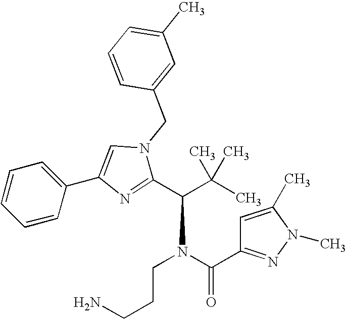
C1(C(C(C)(C)C)N(C(C2=NN(C)C(C)=C2)=O)CCCN)=NC(C2=CC=CC=C2)=CN1CC1=CC(C)=CC=C1
